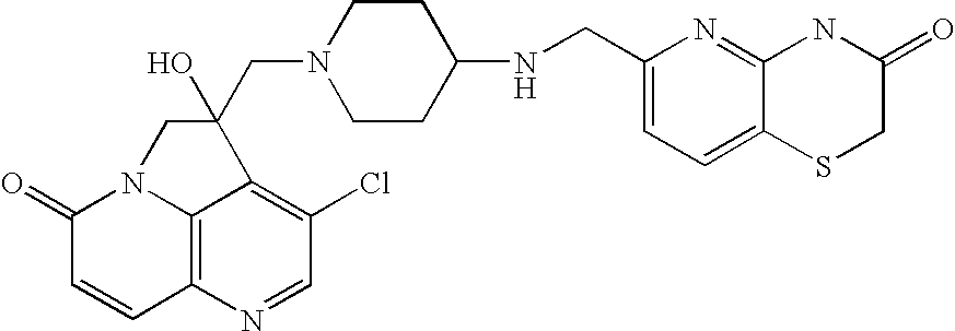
C12=C3N=CC(Cl)=C1C(CN1CCC(NCC4=CC=C5C(=N4)NC(=O)CS5)CC1)(O)CN2C(=O)C=C3
